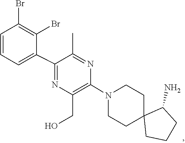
C1C2(CCCC2N)CCN(C2=C(CO)N=C(C3=CC=CC(Br)=C3Br)C(C)=N2)C1
